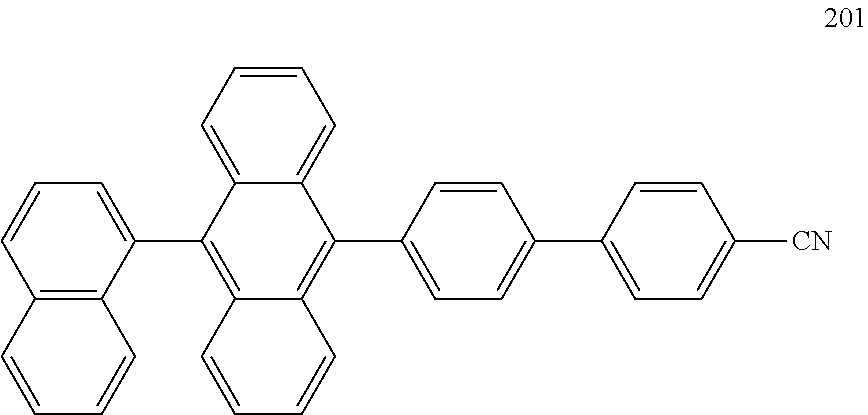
C12=C(C(C3=C4C(=C(C5=CC=C(C6=CC=C([CN])C=C6)C=C5)C5=CC=CC=C35)C=CC=C4)=CC=C1)C=CC=C2
